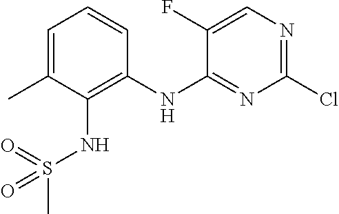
C1(NC2=NC(Cl)=NC=C2F)=C(NS(C)(=O)=O)C(C)=CC=C1
